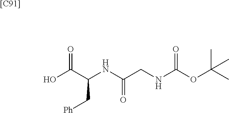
[[C91]].OC(C(NC(CNC(OC(C)(C)C)=O)=O)C[Ph])=O
